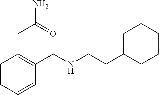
C1C(CCNCC2=C(CC(N)=O)C=CC=C2)CCCC1
